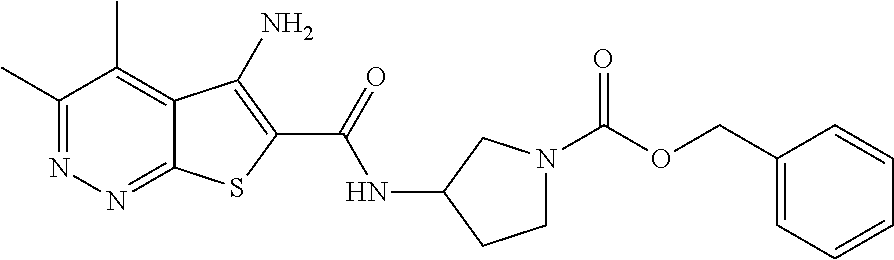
C1(C)=NN=C2C(=C1C)C(N)=C(C(=O)NC1CCN(C(=O)OCC3=CC=CC=C3)C1)S2
